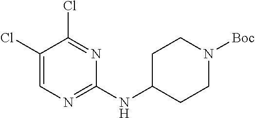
C1=C(Cl)C(Cl)=NC(NC2CCN([Boc])CC2)=N1
